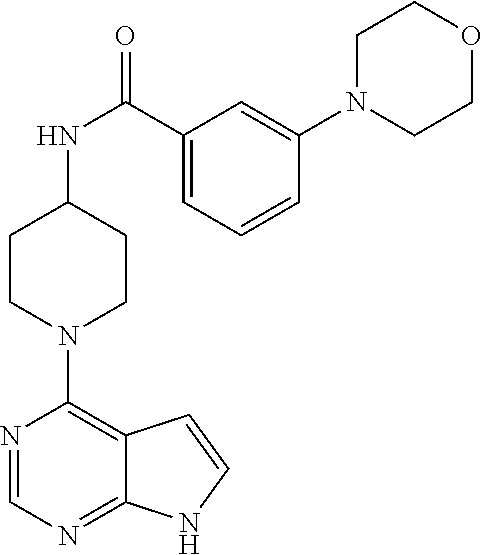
C1(C(NC2CCN(C3=C4C(=NC=N3)NC=C4)CC2)=O)=CC=CC(N2CCOCC2)=C1
